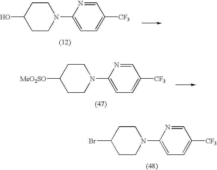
C1(Br)CCN(C2=CC=C([CF3])C=N2)CC1.C1(O)CCN(C2=CC=C([CF3])C=N2)CC1.C1([MeO2SO])CCN(C2=CC=C([CF3])C=N2)CC1
